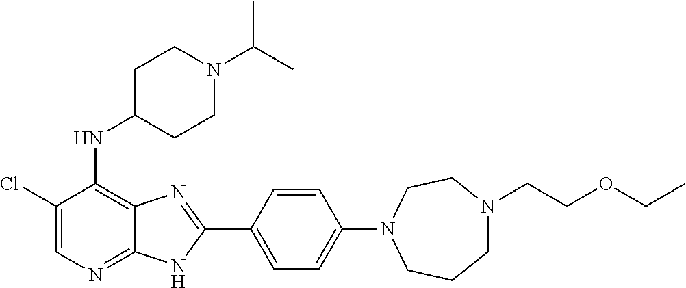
C1(Cl)=CN=C2C(=C1NC1CCN(C(C)C)CC1)N=C(C1=CC=C(N3CCCN(CCOCC)CC3)C=C1)N2
